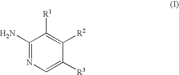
C1(N)=NC=C([R3])C([R2])=C1[R1]
